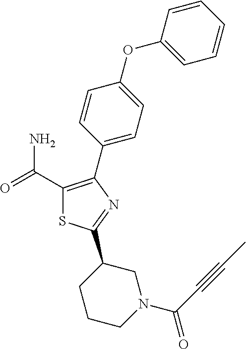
C1(C(=O)N)=C(C2=CC=C(OC3=CC=CC=C3)C=C2)N=C(C2CCCN(C(C#CC)=O)C2)S1
